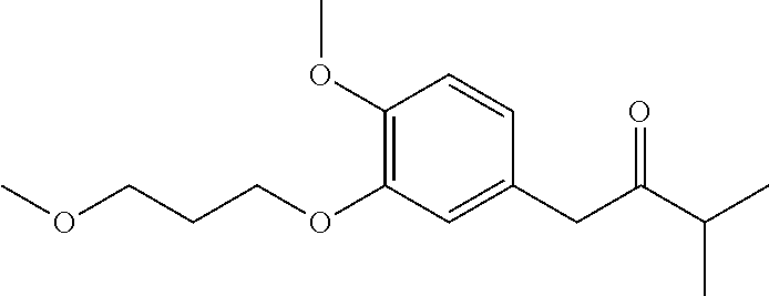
COCCCOC1=C(OC)C=CC(CC(=O)C(C)C)=C1
